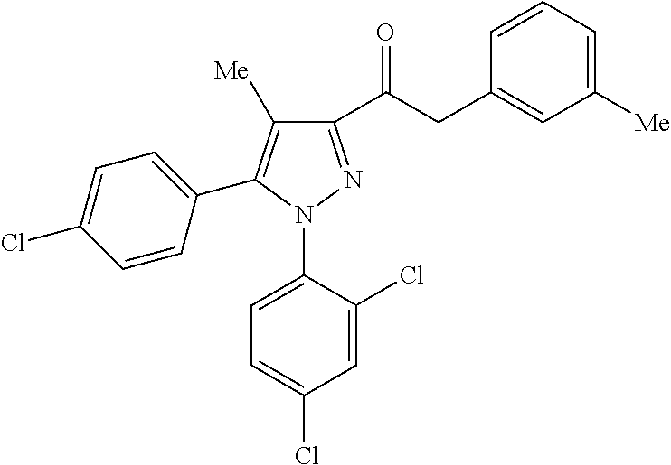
C1(C(CC2=CC([Me])=CC=C2)=O)=NN(C2=CC=C(Cl)C=C2Cl)C(C2=CC=C(Cl)C=C2)=C1[Me]
